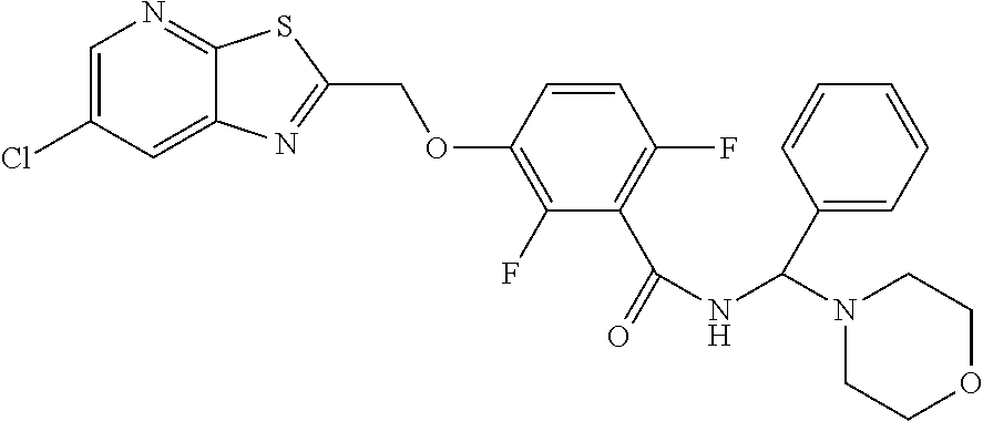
C1=C(Cl)C=C2C(=N1)SC(COC1=C(F)C(C(=O)NC(N3CCOCC3)C3=CC=CC=C3)=C(F)C=C1)=N2
